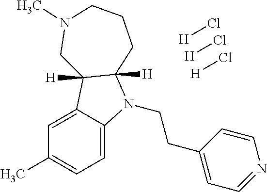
C1=C2C(=CC=C1C)N(CCC1=CC=NC=C1)C1([H])C2([H])CN(C)CCC1.[H]Cl.[H]Cl.[H]Cl
